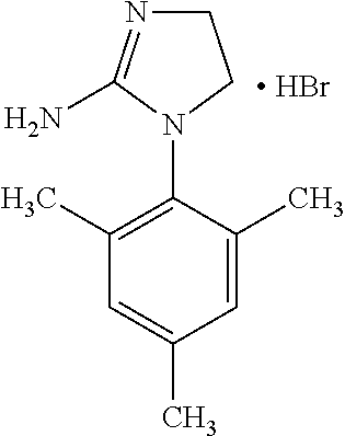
C1=C(C)C(N2CCN=C2N)=C(C)C=C1C.[ HBr]
